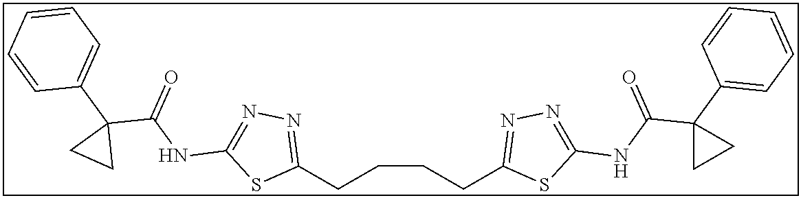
C(CCC1=NN=C(NC(C2(C3=CC=CC=C3)CC2)=O)S1)CC1=NN=C(NC(C2(C3=CC=CC=C3)CC2)=O)S1
